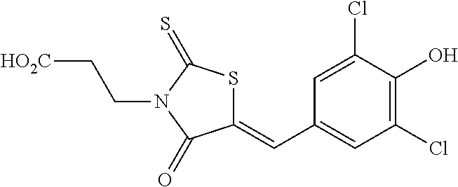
C1(=CC2=CC(Cl)=C(O)C(Cl)=C2)SC(=S)N(CC[HO2C])C1=O
